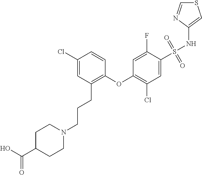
C1(Cl)=CC(CCCN2CCC(C(O)=O)CC2)=C(OC2=C(Cl)C=C(S(NC3=CSC=N3)(=O)=O)C(F)=C2)C=C1
